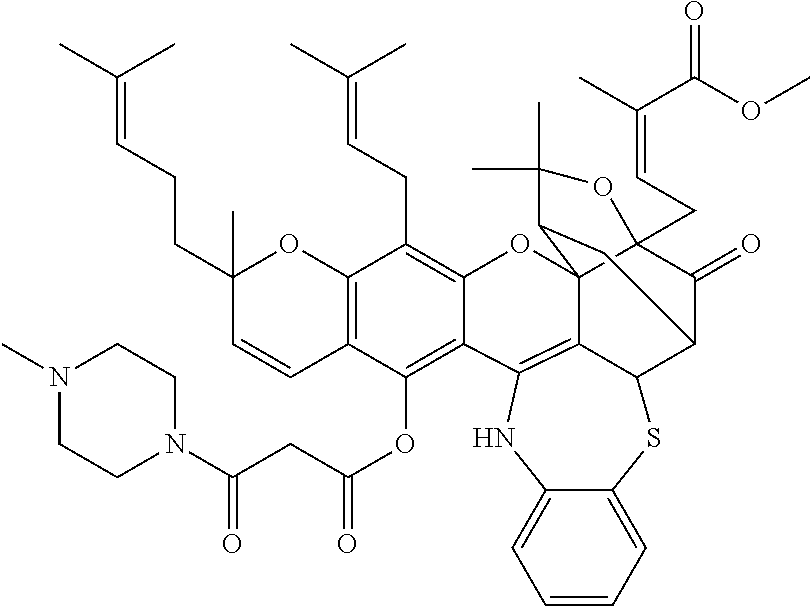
C12=C(C=CC(CCC=C(C)C)(C)O1)C(OC(CC(N1CCN(C)CC1)=O)=O)=C1C(=C2CC=C(C)C)OC23C4(CC=C(C)C(OC)=O)C(=O)C(CC2C(C)(C)O4)C2SC4=CC=CC=C4NC1=C32
